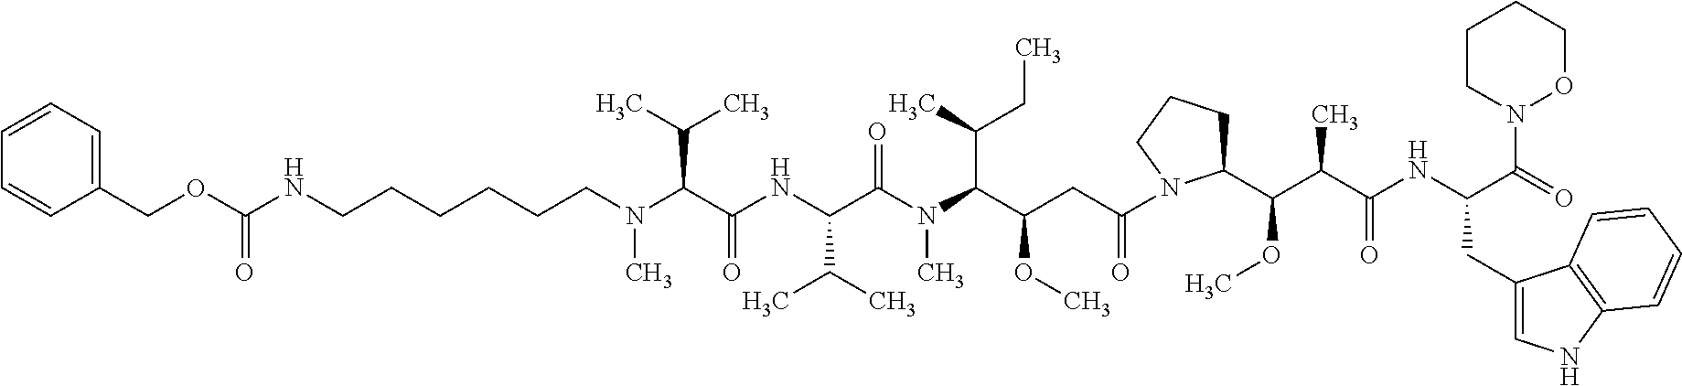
C(C(C(N(C(C(NC(C(N(CCCCCCNC(OCC1=CC=CC=C1)=O)C)C(C)C)=O)C(C)C)=O)C)C(C)CC)OC)C(=O)N1C(C(C(C(NC(C(=O)N2OCCCC2)CC2=CNC3=C2C=CC=C3)=O)C)OC)CCC1
